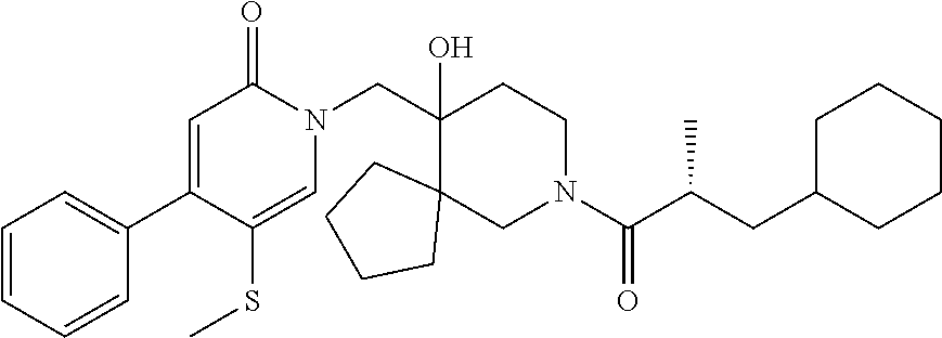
C1(C2=CC=CC=C2)=CC(=O)N(CC2(O)C3(CCCC3)CN(C(=O)C(CC3CCCCC3)C)CC2)C=C1SC
